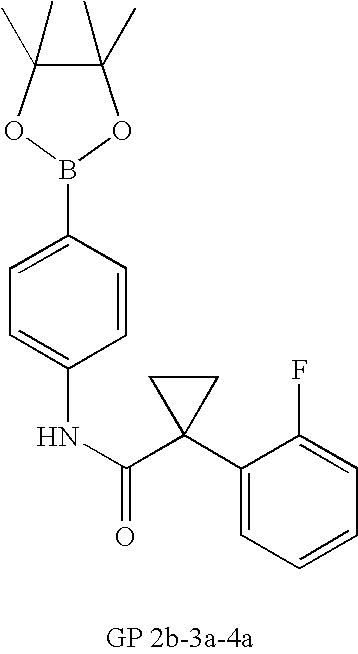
C1(C)(C)C(C)(C)OB(C2=CC=C(NC(=O)C3(C4=CC=CC=C4F)CC3)C=C2)O1
